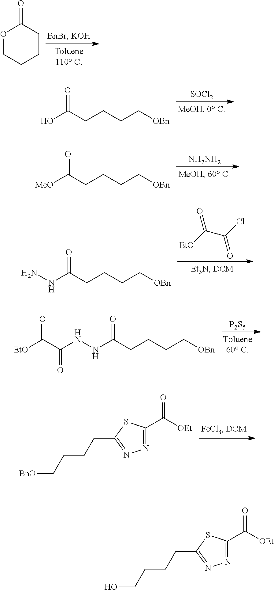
O1CCCCC1=O.O=C(CCCC[OBn])O.[SOCl2].O=C(CCCC[OBn])[MeO].[NH2NH2].O=C(CCCC[OBn])NN.O=C([EtO])C(Cl)=O.O=C(CCCC[OBn])NNC(=O)C(=O)[EtO].[P2S5].N1=C(C(=O)[OEt])SC(CCCC[BnO])=N1.N1=C(C(=O)[OEt])SC(CCCCO)=N1
